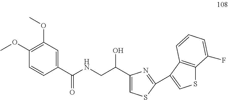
C1(OC)=C(OC)C=C(C(NCC(O)C2=CSC(C3=CSC4=C3C=CC=C4F)=N2)=O)C=C1
